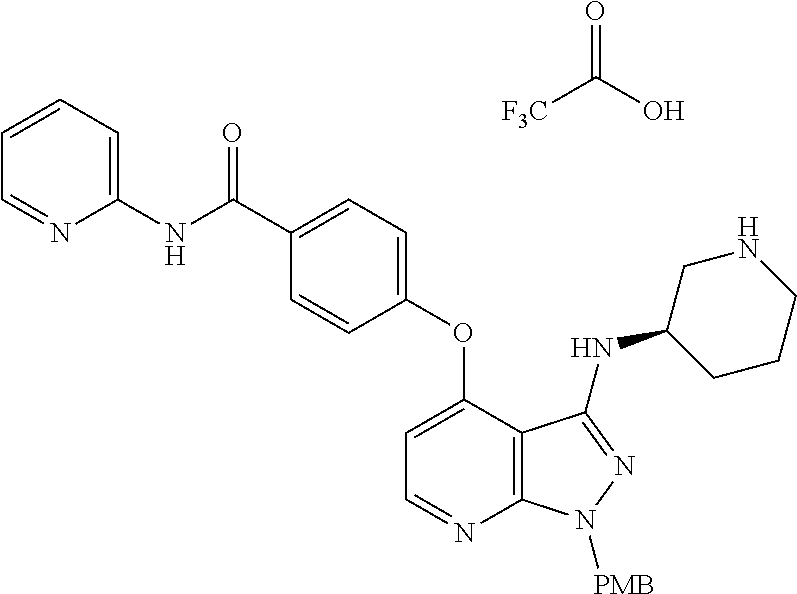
C1(NC(C2=CC=C(OC3=CC=NC4=C3C(NC3CCCNC3)=NN4[PMB])C=C2)=O)=CC=CC=N1.O=C(O)[F3C]
